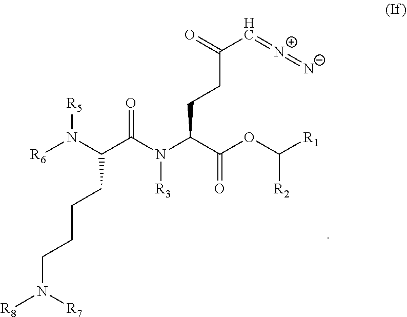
C(CCC(N(C(C(N([R6])[R5])CCCCN([R8])[R7])=O)[R3])C(=O)OC([R2])[R1])(=O)C=[N+]=[N-]
